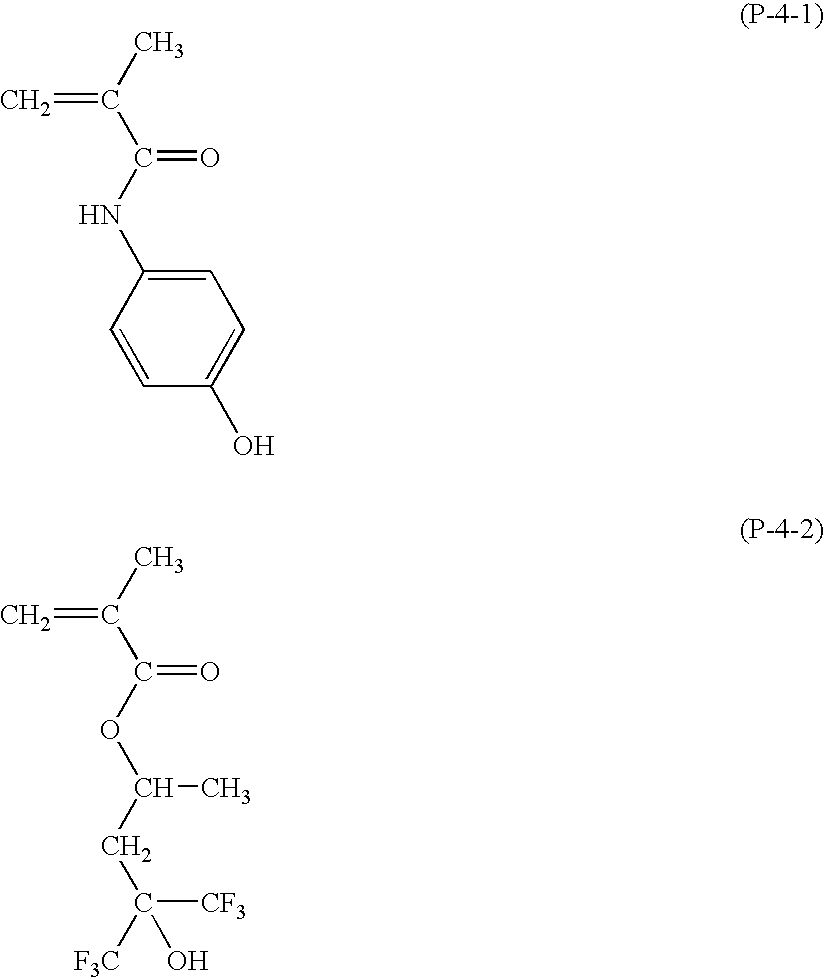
C=C(C)C(=O)NC1=CC=C(O)C=C1.C(C([CF3])([F3C])O)C(C)OC(=O)C(C)=C
